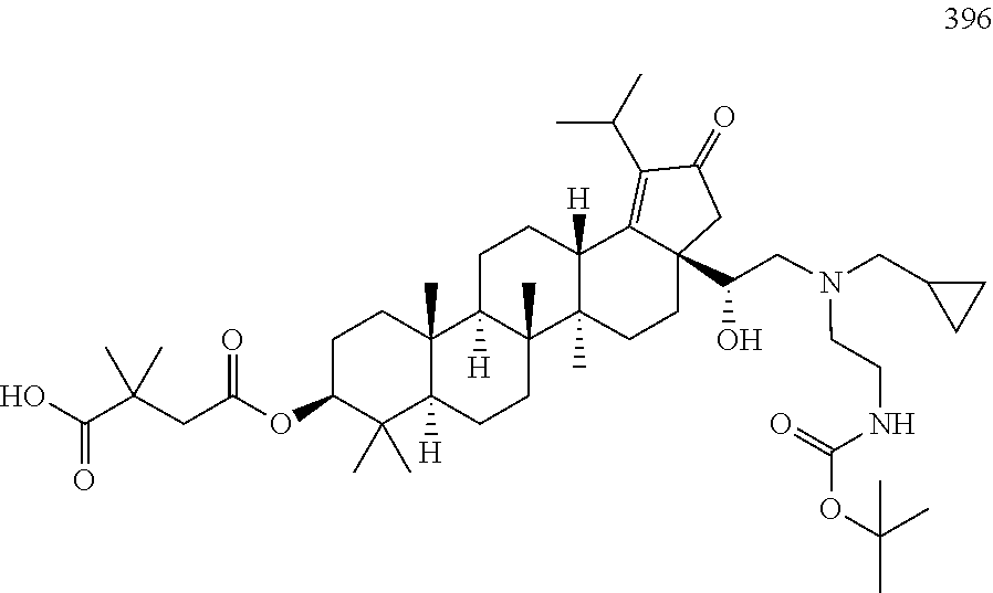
C1(CN(CC(O)C23CCC4(C)C([H])(C2=C(C(C)C)C(=O)C3)CCC2([H])C4(C)CCC3([H])C2(C)CCC(OC(CC(C(O)=O)(C)C)=O)C3(C)C)CCNC(=O)OC(C)(C)C)CC1
